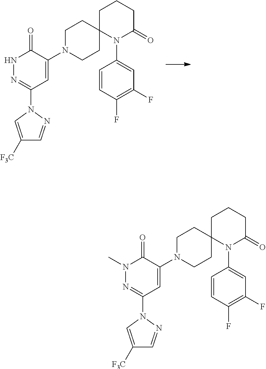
C1=C(N2C3(CCN(C4=CC(N5N=CC([F3C])=C5)=NNC4=O)CC3)CCCC2=O)C=CC(F)=C1F.C1=C(N2C3(CCN(C4=CC(N5N=CC([F3C])=C5)=NN(C)C4=O)CC3)CCCC2=O)C=CC(F)=C1F
